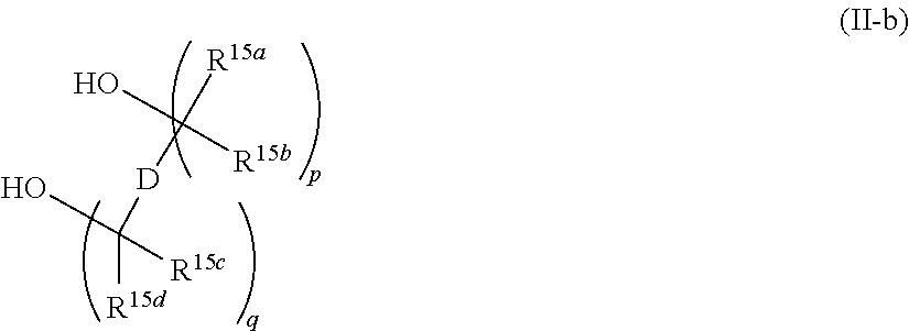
OC([D]C(O)([R15a])[R15b])([R15d])[R15c]
